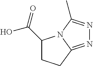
C1(C(O)=O)CCC2=NN=C(C)N12
